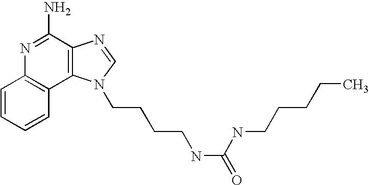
C1=CC=CC2=C1N=C(N)C1=C2N(CCCCNC(=O)NCCCCC)C=N1
